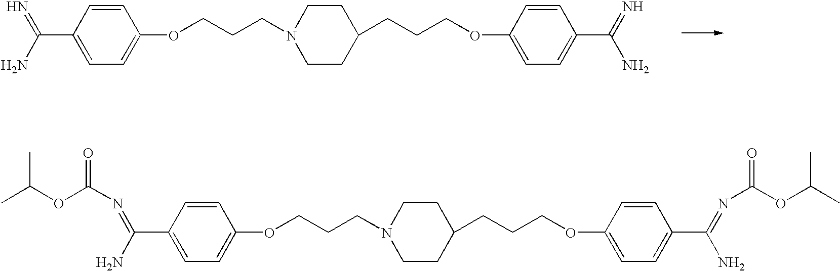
C1=CC(C(N)=N)=CC=C1OCCCN1CCC(CCCOC2=CC=C(C(=N)N)C=C2)CC1.C1=CC(C(N)=NC(=O)OC(C)C)=CC=C1OCCCN1CCC(CCCOC2=CC=C(C(=NC(=O)OC(C)C)N)C=C2)CC1
